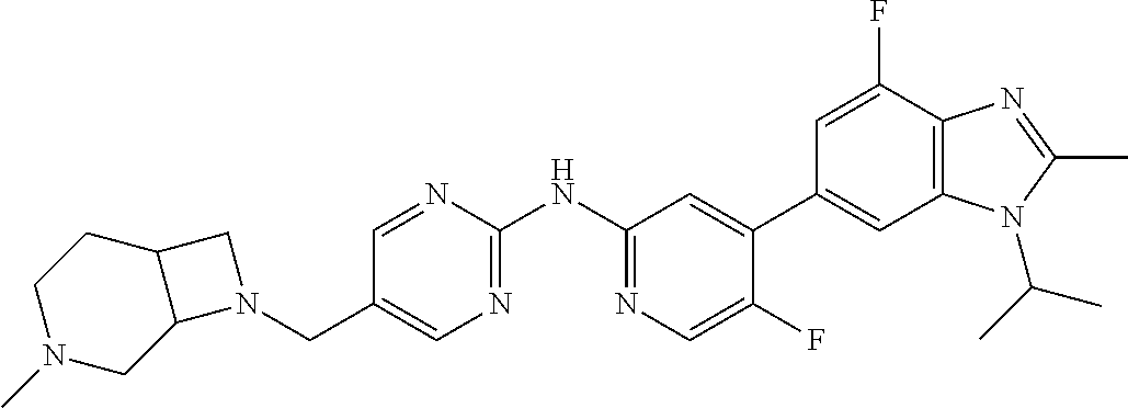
C(C1=CN=C(NC2=NC=C(F)C(C3=CC4=C(C(F)=C3)N=C(C)N4C(C)C)=C2)N=C1)N1C2CN(C)CCC2C1
